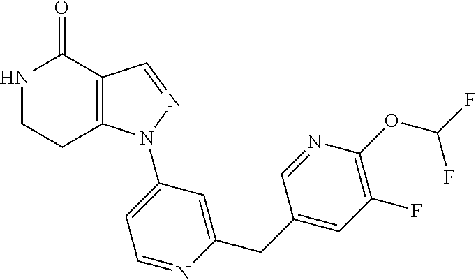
C12=C(C=NN1C1=CC=NC(CC3=CC(F)=C(OC(F)F)N=C3)=C1)C(=O)NCC2
